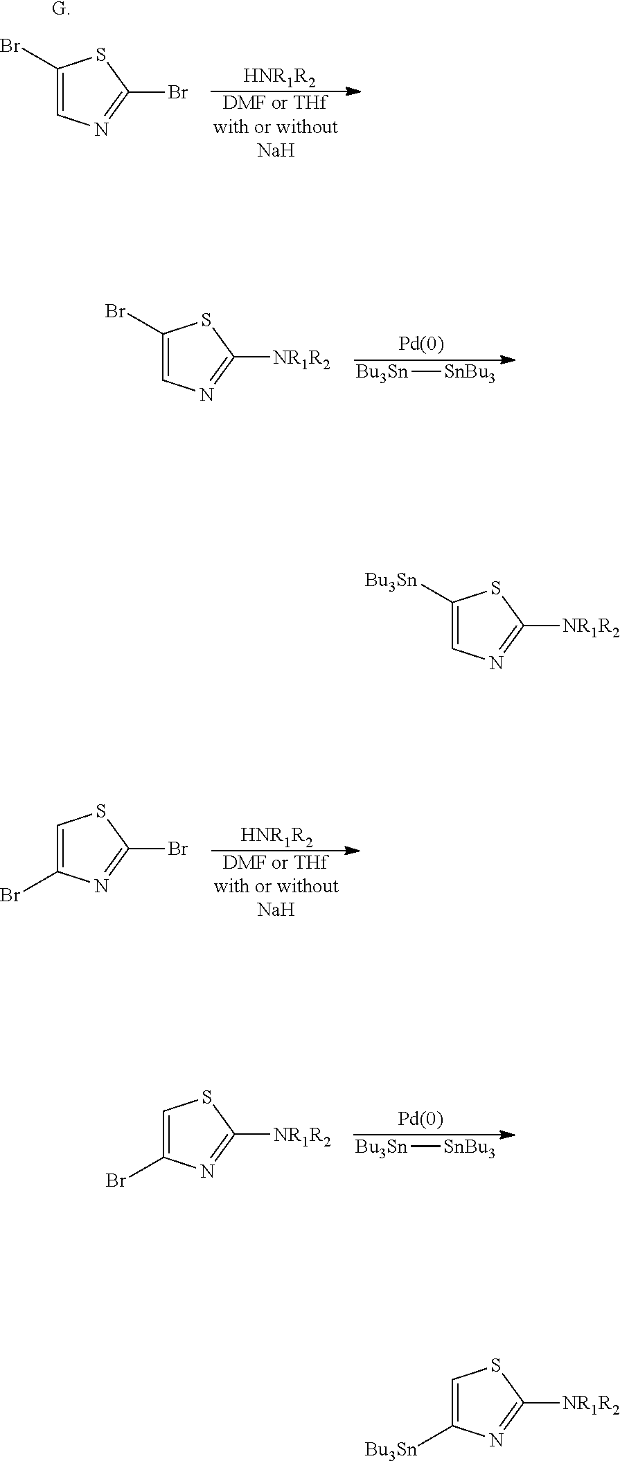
C1([Bu3Sn])=CN=C([NR1R2])S1.C1=C([Bu3Sn])N=C([NR1R2])S1.C1(Br)=CN=C([NR1R2])S1.[Bu3Sn][SnBu3].C1=C(Br)N=C(Br)S1.[HNR1R2].[DMF or THfwith or withoutNaH].C1=C(Br)N=C([NR1R2])S1.[Bu3Sn][SnBu3].C1(Br)=CN=C(Br)S1.[HNR1R2].[DMF or THfwith or withoutNaH].[G]
